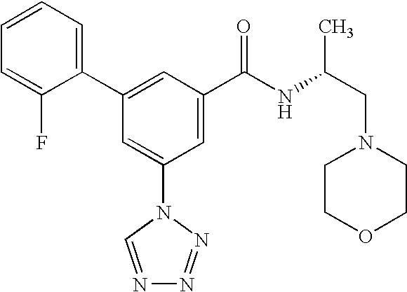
C1(C2=CC(C(NC(CN3CCOCC3)C)=O)=CC(N3C=NN=N3)=C2)=CC=CC=C1F
